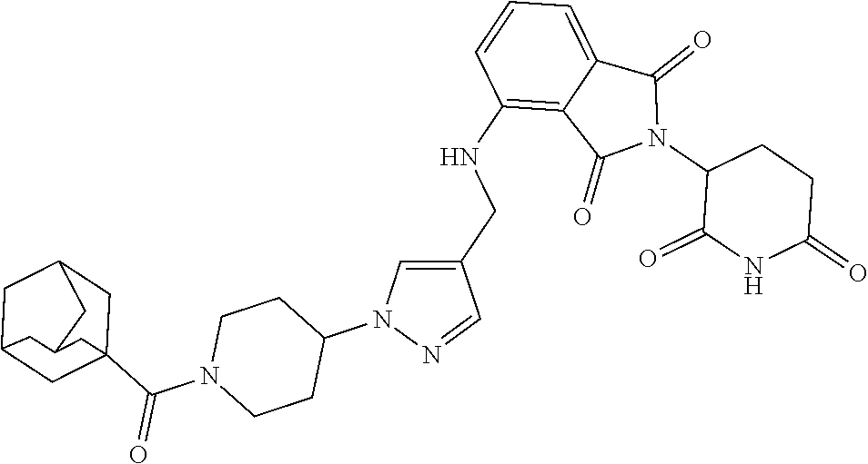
C1(NCC2=CN(C3CCN(C(=O)C45CC6CC(C4)CC(C6)C5)CC3)N=C2)=C2C(=CC=C1)C(=O)N(C1C(=O)NC(=O)CC1)C2=O
